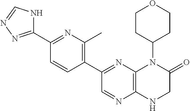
C12=C(N=C(C3=C(C)N=C(C4=NN=CN4)C=C3)C=N1)N(C1CCOCC1)C(=O)CN2
